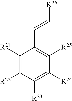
C1([R21])=C([R22])C([R23])=C([R24])C([R25])=C1C=C[R26]
